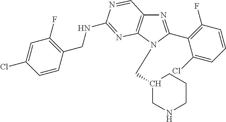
N1=C(C2=C(F)C=CC=C2Cl)N(CC2CNCCC2)C2=C1C=NC(NCC1=C(F)C=C(Cl)C=C1)=N2
